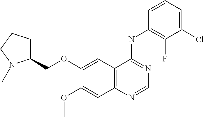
O(C1=CC2=C(C=C1OC)N=CN=C2NC1=C(F)C(Cl)=CC=C1)CC1CCCN1C
